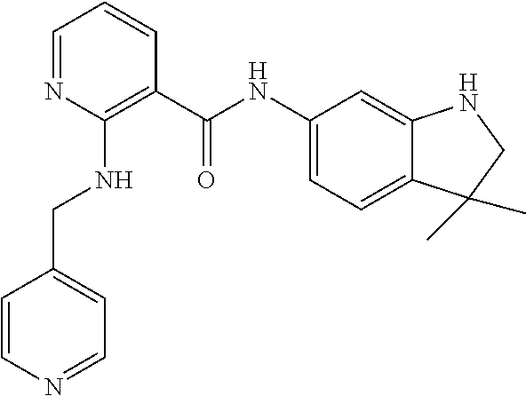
C12=CC(NC(C3=C(NCC4=CC=NC=C4)N=CC=C3)=O)=CC=C1C(C)(C)CN2
